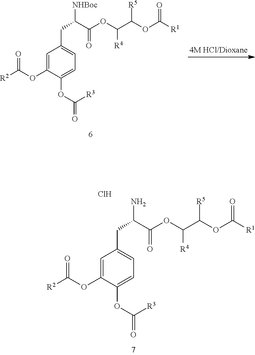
C1=C(OC([R2])=O)C(OC(=O)[R3])=CC=C1CC(C(=O)OC(C(OC([R1])=O)[R5])[R4])[NHBoc].C1=C(OC([R2])=O)C(OC(=O)[R3])=CC=C1CC(C(=O)OC(C(OC([R1])=O)[R5])[R4])N.Cl
